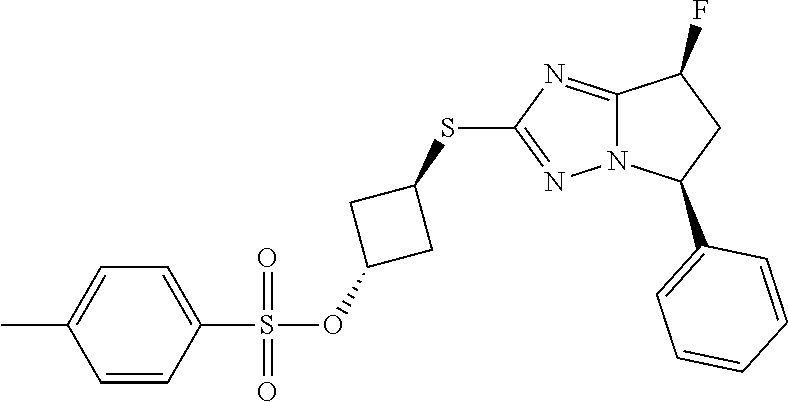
C12=NC(SC3CC(OS(=O)(=O)C4=CC=C(C)C=C4)C3)=NN1C(C1=CC=CC=C1)CC2F
